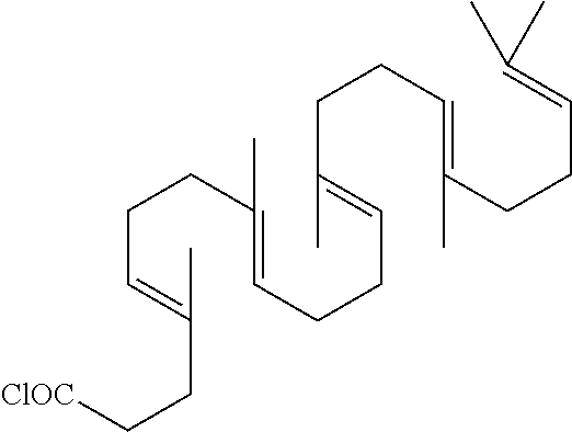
C(C=C(CC[ClOC])C)CC(C)=CCCC=C(CCC=C(CCC=C(C)C)C)C
